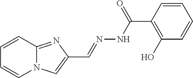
C1(C(NN=CC2=CN3C=CC=CC3=N2)=O)=C(O)C=CC=C1
